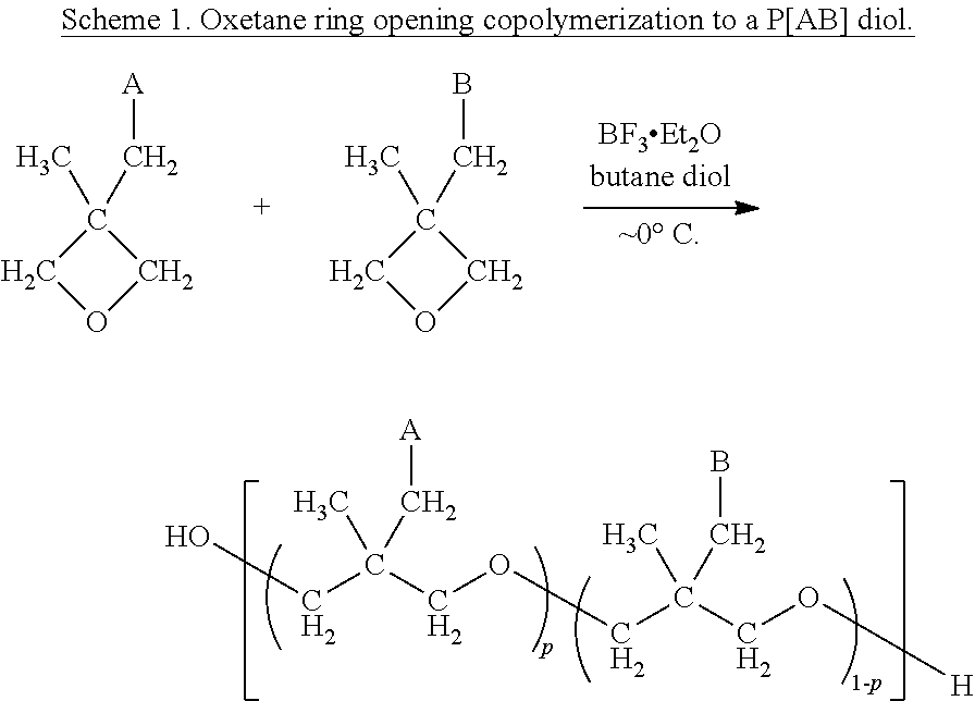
OCC(COCC(CO[H])(CB)C)(C[A])C.C1(C[A])(C)COC1.C1(CB)(C)COC1
